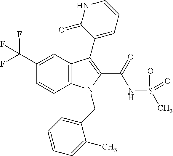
C1(C(F)(F)F)=CC2=C(C=C1)N(CC1=CC=CC=C1C)C(C(NS(C)(=O)=O)=O)=C2C1=CC=CNC1=O
